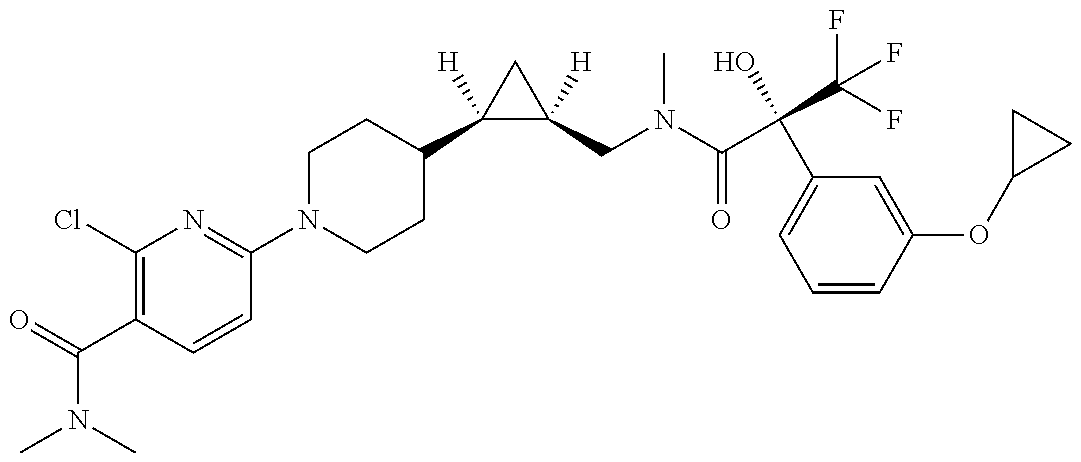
N1(C2=NC(Cl)=C(C(N(C)C)=O)C=C2)CCC(C2([H])C([H])(CN(C)C(=O)C(C3=CC=CC(OC4CC4)=C3)(O)C(F)(F)F)C2)CC1
